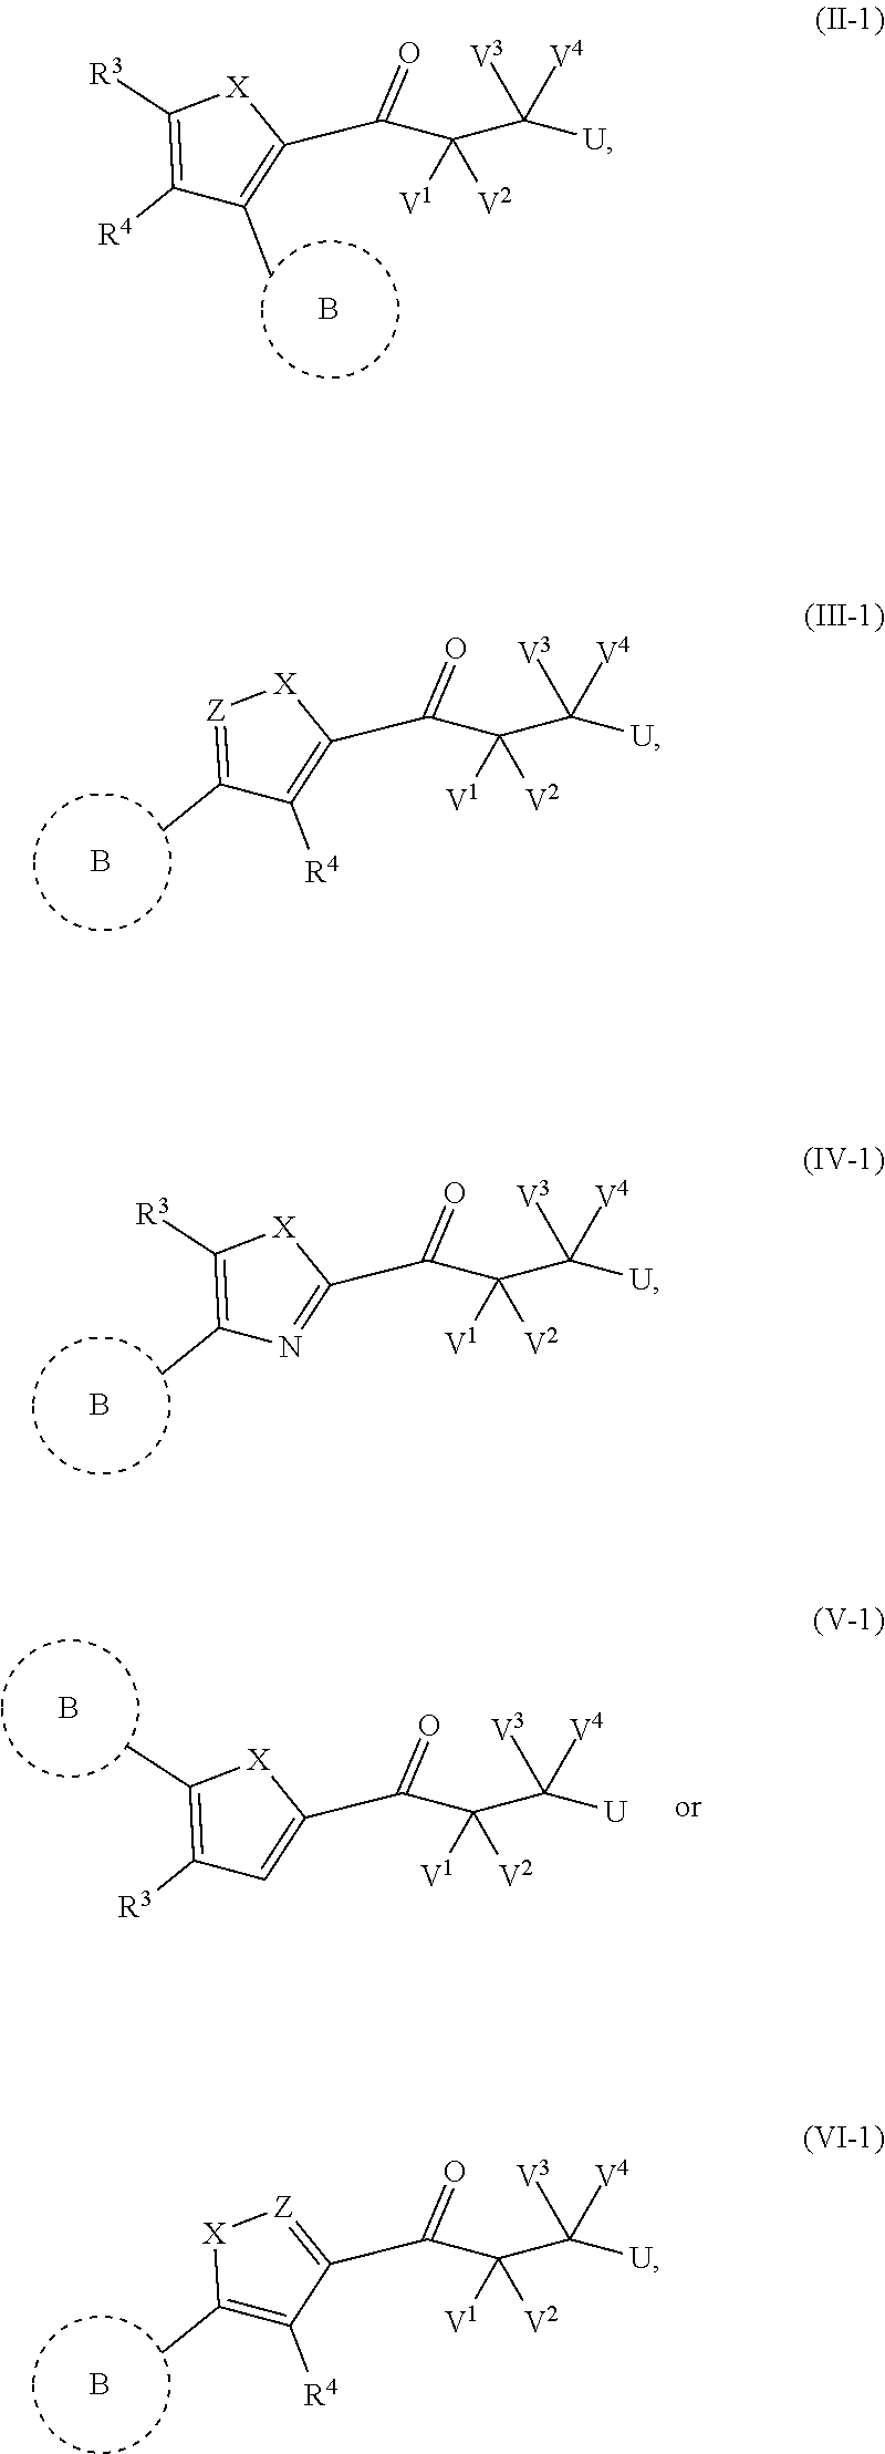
B.C1([R4])=C([R3])[X]C(C(=O)C(C([U])([V4])[V3])([V1])[V2])=C1C.B.C1([R3])=C(C)[X]C(C(=O)C(C([U])([V4])[V3])([V1])[V2])=C1.B.C1(C)=[Z][X]C(C(=O)C(C([U])([V4])[V3])([V1])[V2])=C1[R4].B.C1(C)=C([R3])[X]C(C(=O)C(C([U])([V4])[V3])([V1])[V2])=N1.B.C1(C)=C([R4])C(C(=O)C(C([U])([V4])[V3])([V1])[V2])=[Z][X]1
